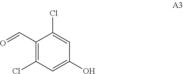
C1(C=O)=C(Cl)C=C(O)C=C1Cl
